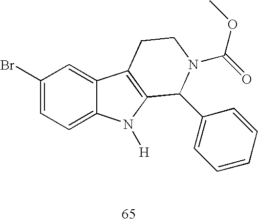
C1(Br)=CC=C2C(=C1)C1=C(N2[H])C(C2=CC=CC=C2)N(C(OC)=O)CC1
